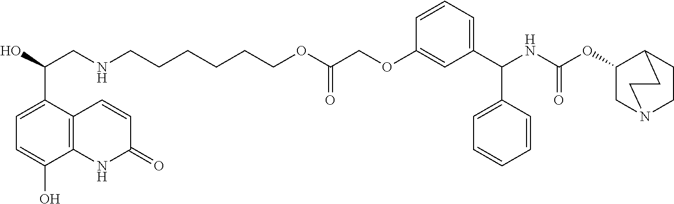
C1=CC(OCC(OCCCCCCNCC(O)C2=CC=C(O)C3=C2C=CC(=O)N3)=O)=CC(C(NC(OC2CN3CCC2CC3)=O)C2=CC=CC=C2)=C1
